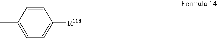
C1=CC(C)=CC=C1[R118]
